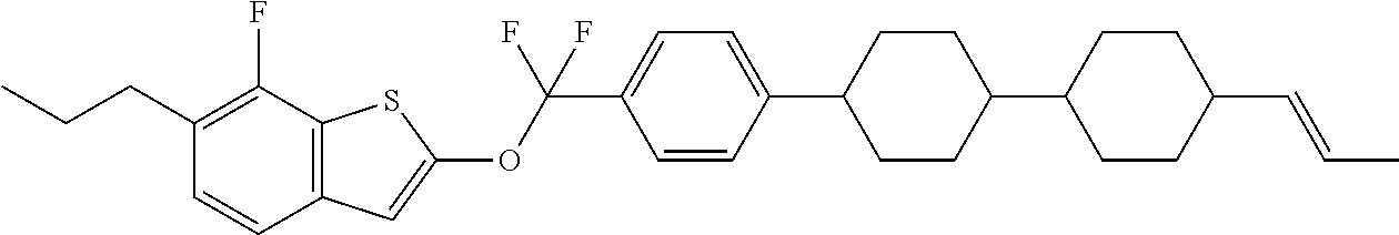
CCCC1=C(F)C2=C(C=C1)C=C(OC(C1=CC=C(C3CCC(C4CCC(C=CC)CC4)CC3)C=C1)(F)F)S2
